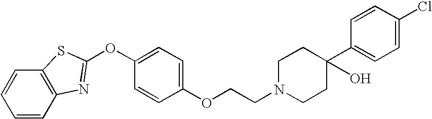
C1=CC2=C(C=C1)SC(OC1=CC=C(OCCN3CCC(O)(C4=CC=C(Cl)C=C4)CC3)C=C1)=N2
